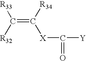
C(=C([R34])[X]C([Y])=O)([R33])[R32]
